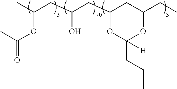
C(CC(CC1OC(CCC)([H])OC(CC)C1)O)(C)OC(=O)C
